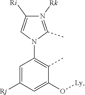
N1([Rk])=C(C)N(C2=C(C)C(O[Ly])=CC([Rj])=C2)C=C1[Ri]
